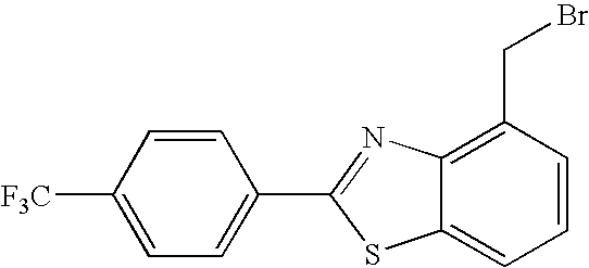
C1=CC([F3C])=CC=C1C1=NC2=C(CBr)C=CC=C2S1
